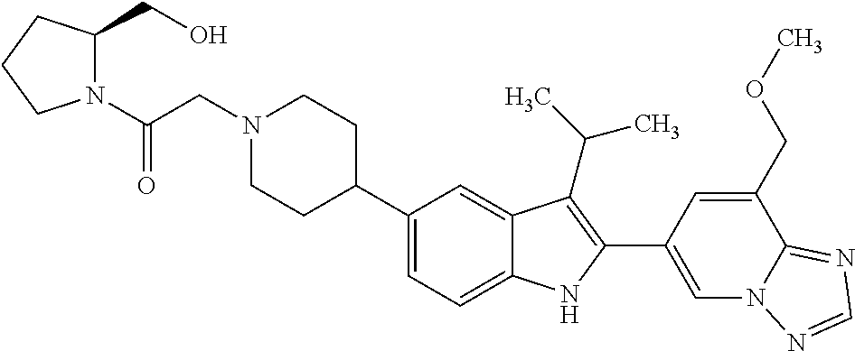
N1(CC(=O)N2C(CO)CCC2)CCC(C2=CC=C3C(=C2)C(C(C)C)=C(C2=CN4C(=NC=N4)C(COC)=C2)N3)CC1
